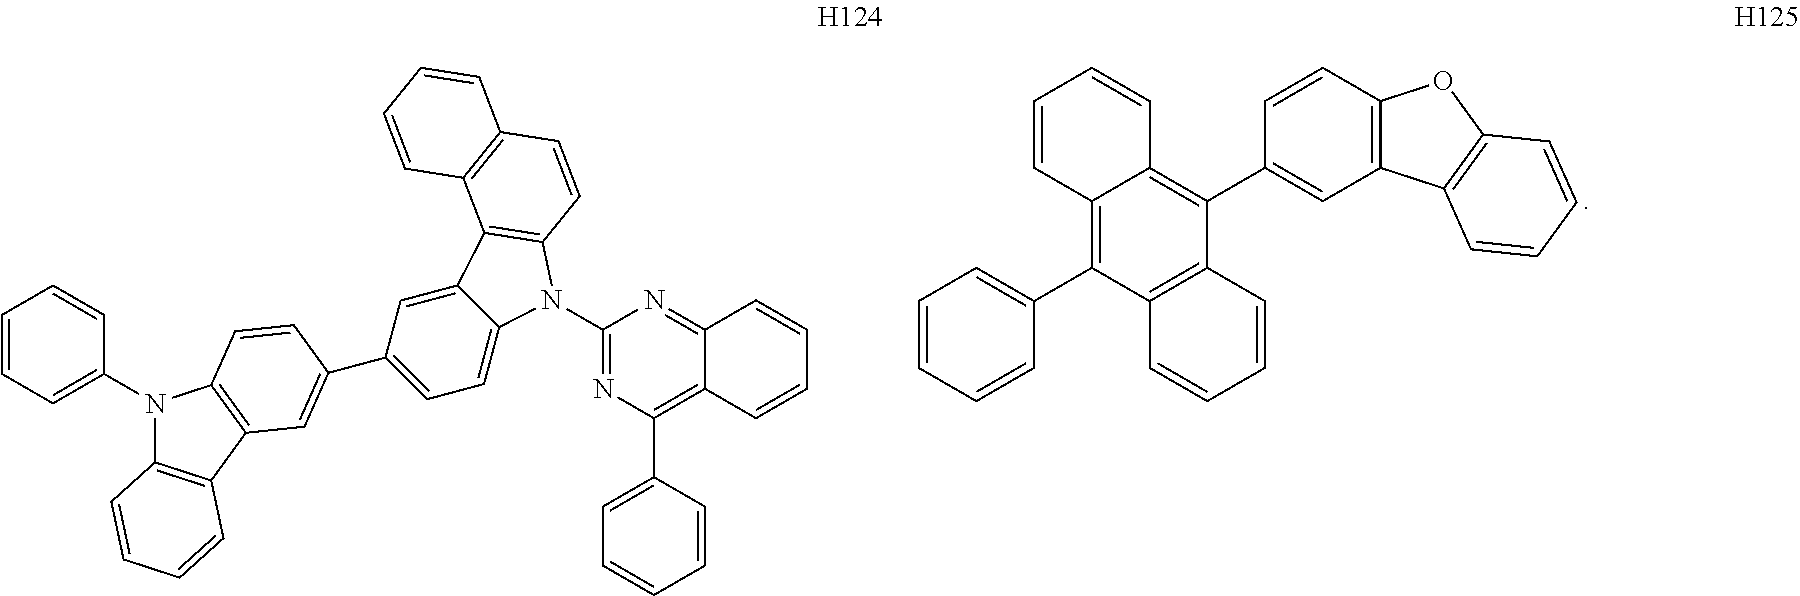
C1=CC=CC(C2=C3C(=C(C4=CC5=C(C=C4)OC4=C5C=CC=C4)C4=C2C=CC=C4)C=CC=C3)=C1.N1(C2=CC=CC=C2)C2=C(C3=C1C=CC(C1=CC=C4C(=C1)C1=C(N4C4=NC(C5=CC=CC=C5)=C5C(=N4)C=CC=C5)C=CC4=C1C=CC=C4)=C3)C=CC=C2
